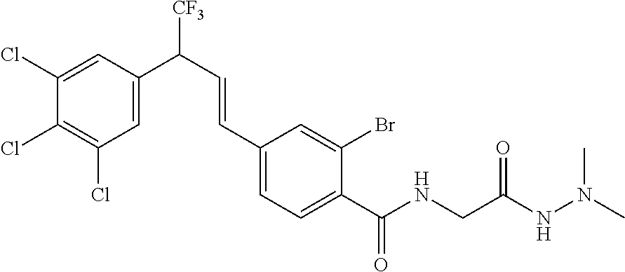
C1(Cl)=CC(C(C=CC2=CC=C(C(NCC(NN(C)C)=O)=O)C(Br)=C2)[CF3])=CC(Cl)=C1Cl
